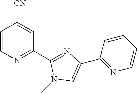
C1=CN=C(C2=NC(C3=NC=CC=C3)=CN2C)C=C1[CN]
